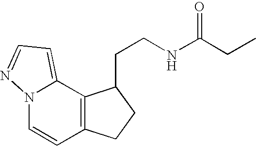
C1=CC2=C(C3=CC=NN13)C(CCNC(CC)=O)CC2
